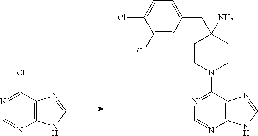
C1(Cl)=CC(CC2(N)CCN(C3=NC=NC4=C3N=CN4)CC2)=CC=C1Cl.C12=C(C(Cl)=NC=N1)N=CN2
